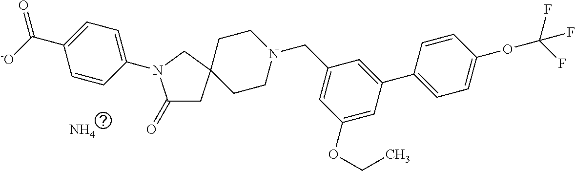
N.C1(=O)CC2(CN1C1=CC=C(C([-O])=O)C=C1)CCN(CC1=CC(OCC)=CC(C3=CC=C(OC(F)(F)F)C=C3)=C1)CC2
